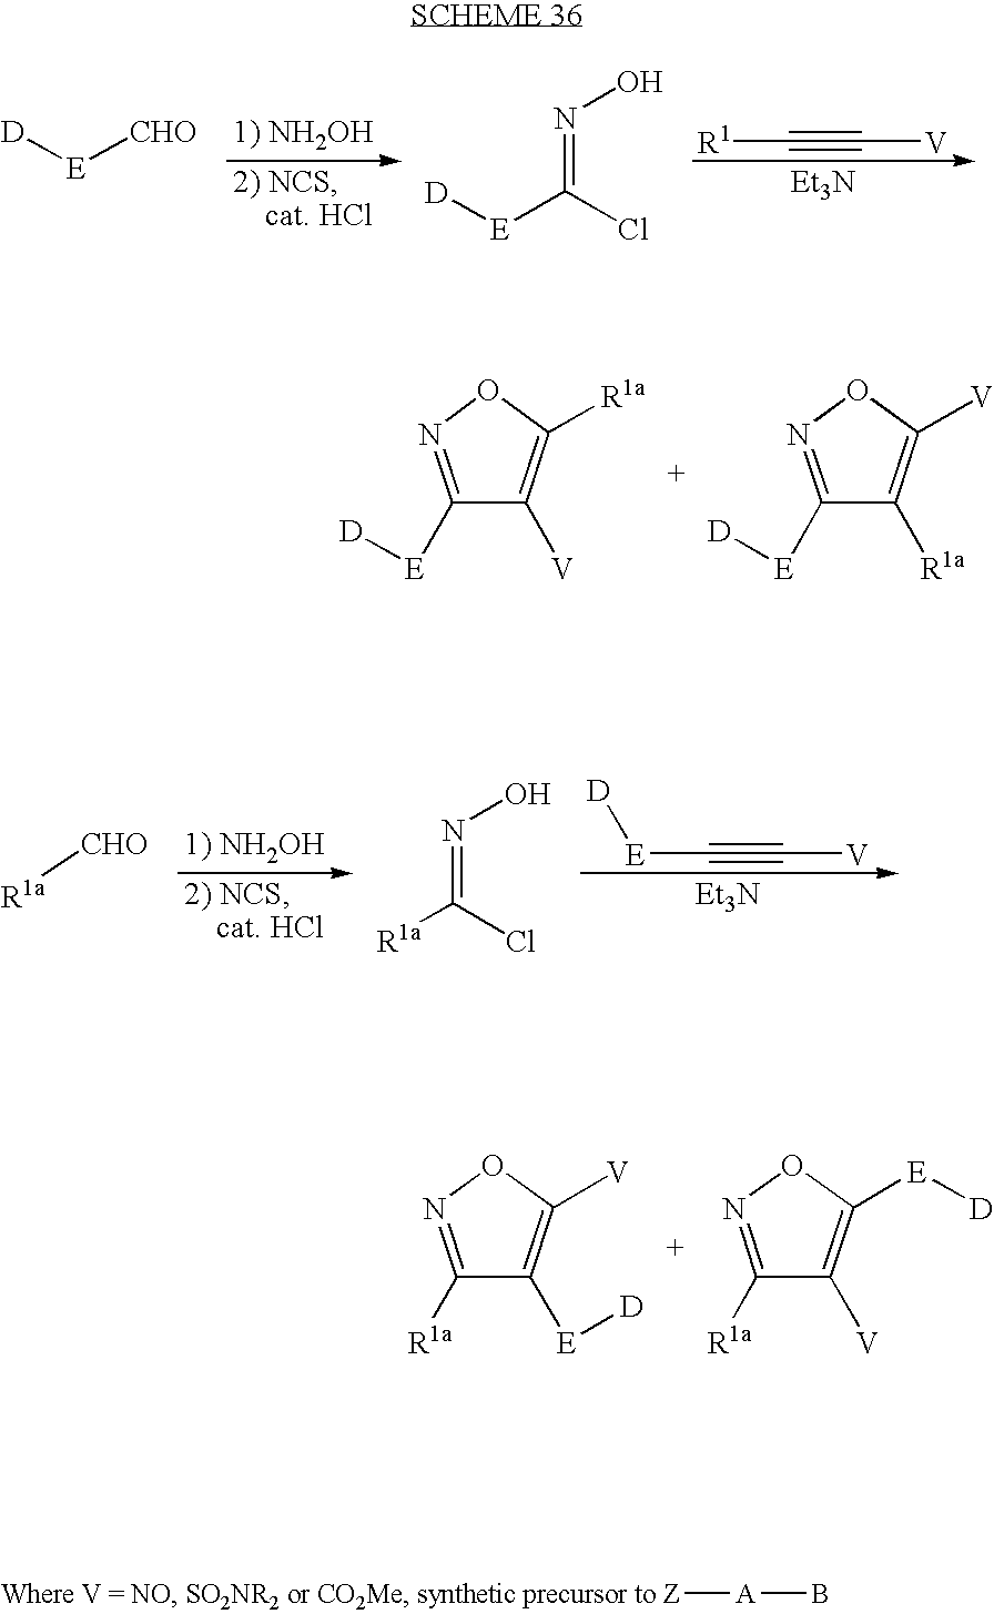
[Z][A]B.[R1]C#C[V].[Et3N].[D][E][CHO].[D][E]C(Cl)=NO.C1([E][D])=NOC([R1a])=C1[V].C1([E][D])=NOC([V])=C1[R1a].[E](C#C[V])[D].[Et3N].[R1a][CHO].[R1a]C(Cl)=NO.C1([R1a])=NOC([V])=C1[E][D].C1([R1a])=NOC([E][D])=C1[V]
